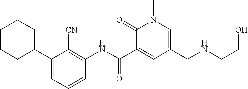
C1(C2CCCCC2)=CC=CC(NC(C2=CC(CNCCO)=CN(C)C2=O)=O)=C1[CN]
